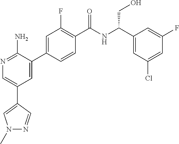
N1=C(N)C(C2=CC(F)=C(C(NC(C3=CC(Cl)=CC(F)=C3)CO)=O)C=C2)=CC(C2=CN(C)N=C2)=C1
